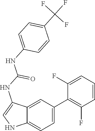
C12=CC=C(C3=C(F)C=CC=C3F)C=C1C(NC(NC1=CC=C(C(F)(F)F)C=C1)=O)=CN2
